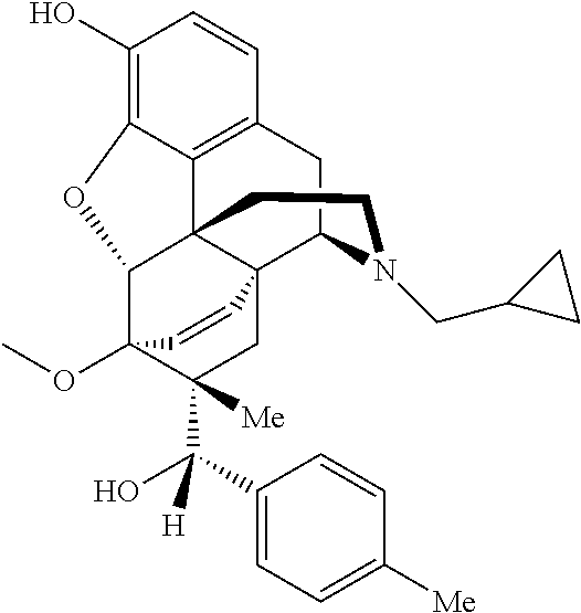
C1(O)=C2C3=C(C=C1)CC1N(CC4CC4)CCC34C(C3(OC)C(C(C5=CC=C([Me])C=C5)(O)[H])([Me])CC41C=C3)O2
